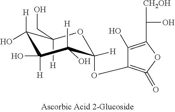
C1(O)=C(C(O)[CH2OH])OC(=O)=C1OC1([H])OC([H])(CO)C([H])(O)C([H])(O)C1([H])O
